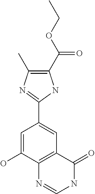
C1(C2=CC3=C(C(O)=C2)N=CNC3=O)=NC(C)=C(C(OCC)=O)N1
